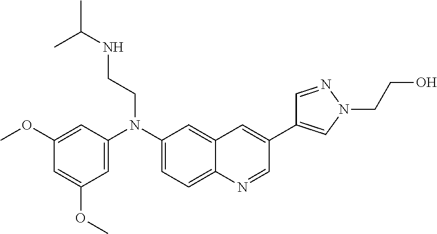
C1(OC)=CC(N(C2=CC=C3C(=C2)C=C(C2=CN(CCO)N=C2)C=N3)CCNC(C)C)=CC(OC)=C1
